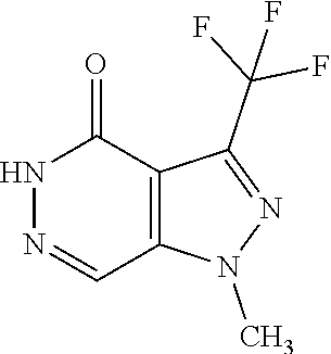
N1N=CC2=C(C1=O)C(C(F)(F)F)=NN2C
